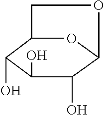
C12C(O)C(O)C(O)C(O1)OC2
